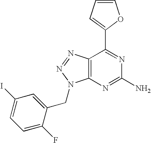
C1=CC=C(C2=NC(N)=NC3=C2N=NN3CC2=CC(I)=CC=C2F)O1
